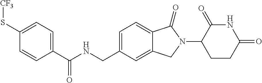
C1=C(CNC(C2=CC=C(S[CF3])C=C2)=O)C=C2C(=C1)C(=O)N(C1CCC(=O)NC1=O)C2
